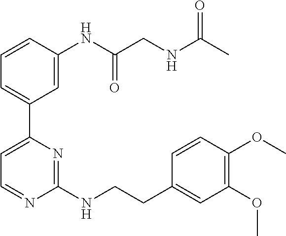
C1=CC(NC(CNC(C)=O)=O)=CC(C2=CC=NC(NCCC3=CC(OC)=C(OC)C=C3)=N2)=C1
